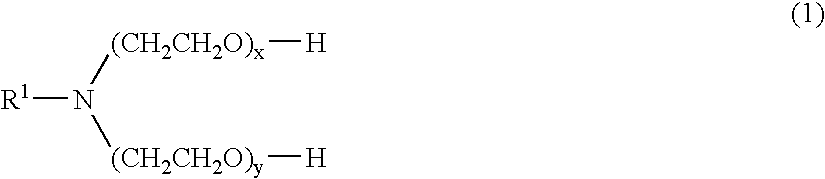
[R1]N([(CH2CH2O)y][H])[(CH2CH2O)x][H]
